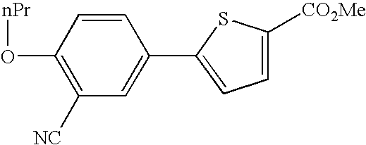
C1(O[nPr])=C([NC])C=C(C2=CC=C([CO2Me])S2)C=C1
